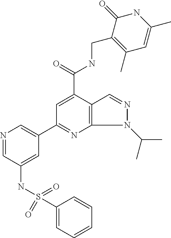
N1=CC(NS(C2=CC=CC=C2)(=O)=O)=CC(C2=NC3=C(C(C(NCC4=C(C)C=C(C)NC4=O)=O)=C2)C=NN3C(C)C)=C1
